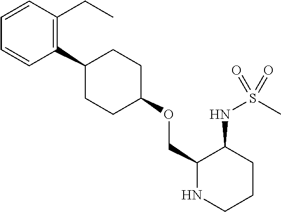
C1=CC(CC)=C(C2CCC(OCC3NCCCC3NS(C)(=O)=O)CC2)C=C1
